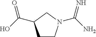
C1CN(C(=N)N)CC1C(O)=O
